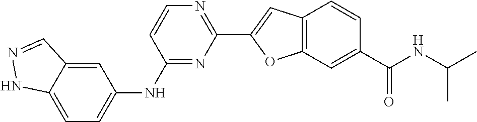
C1(NC2=CC=C3C(=C2)C=NN3)=NC(C2=CC3=C(O2)C=C(C(NC(C)C)=O)C=C3)=NC=C1
